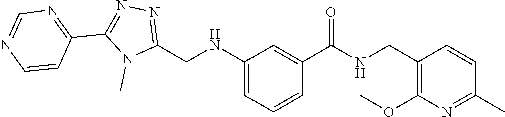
N(C1=CC=CC(C(=O)NCC2=C(OC)N=C(C)C=C2)=C1)CC1=NN=C(C2=NC=NC=C2)N1C
